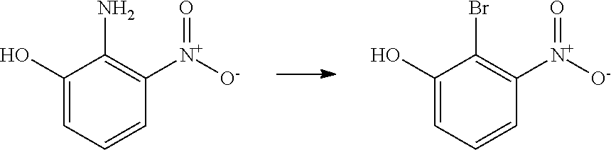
C1(O)=CC=CC([N+]([O-])=O)=C1N.C1(O)=CC=CC([N+]([O-])=O)=C1Br
